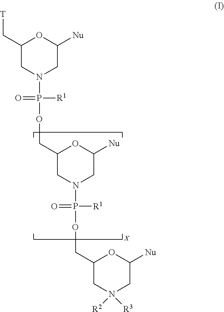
[T]CC1CN(P(OCC2CN(P(OCC3CN([R2])([R3])CC([Nu])O3)([R1])=O)CC([Nu])O2)([R1])=O)CC([Nu])O1
